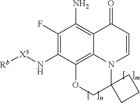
C1(F)=C(N[X3][Rb])C2=C3C(=C1N)C(=O)C=CN3C1(CO2)CCC1
